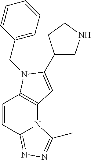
C1=CC2=NN=C(C)N2C2=C1N(CC1=CC=CC=C1)C(C1CNCC1)=C2
